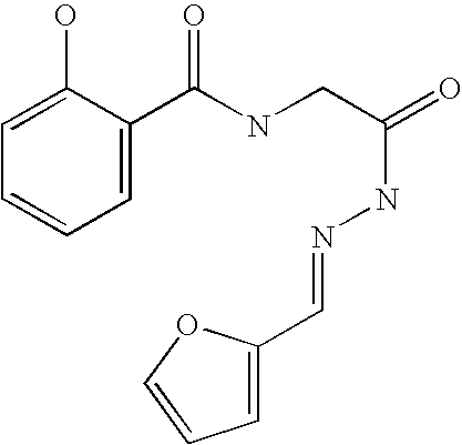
C1=C(O)C(C(NCC(NN=CC2=CC=CO2)=O)=O)=CC=C1
